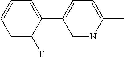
C1=CC=C(F)C(C2=CC=C(C)N=C2)=C1
